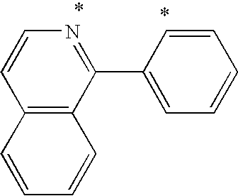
C12=C(C(C3=CC=CC=C3)=NC=C1)C=CC=C2
